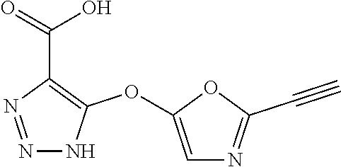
N1=NC(C(=O)O)=C(OC2=CN=C(C#C)O2)N1
